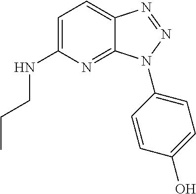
C1=C(NCCC)N=C2C(=C1)N=NN2C1=CC=C(O)C=C1
